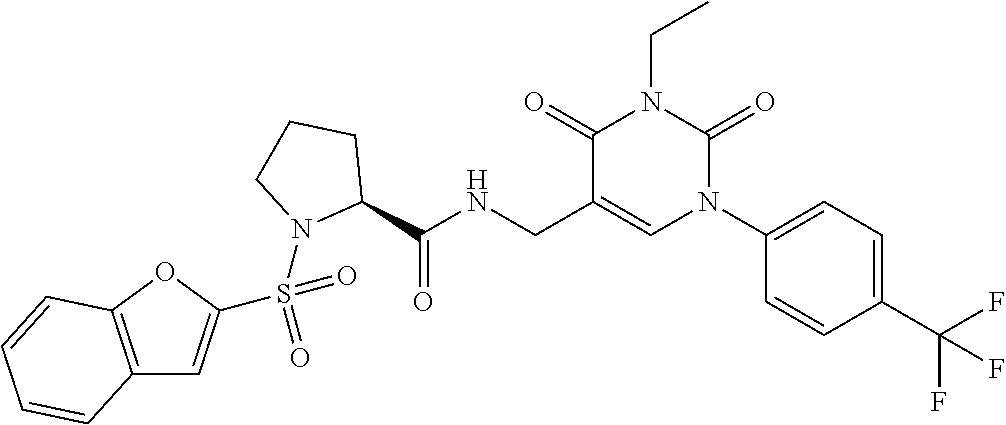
C1(C(NCC2=CN(C3=CC=C(C(F)(F)F)C=C3)C(=O)N(CC)C2=O)=O)CCCN1S(=O)(=O)C1=CC2=C(O1)C=CC=C2
